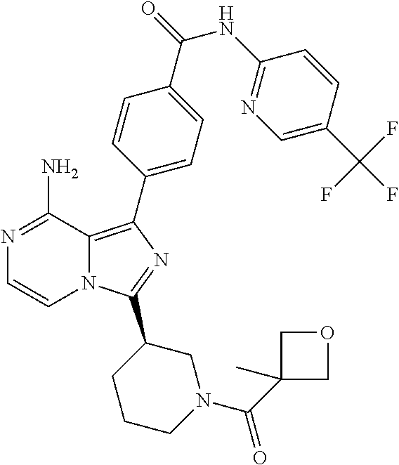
N12C(=C(C3=CC=C(C(=O)NC4=NC=C(C(F)(F)F)C=C4)C=C3)N=C1C1CCCN(C(C3(C)COC3)=O)C1)C(N)=NC=C2
